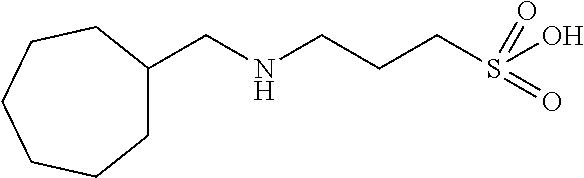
C1C(CNCCCS(=O)(=O)O)CCCCC1
